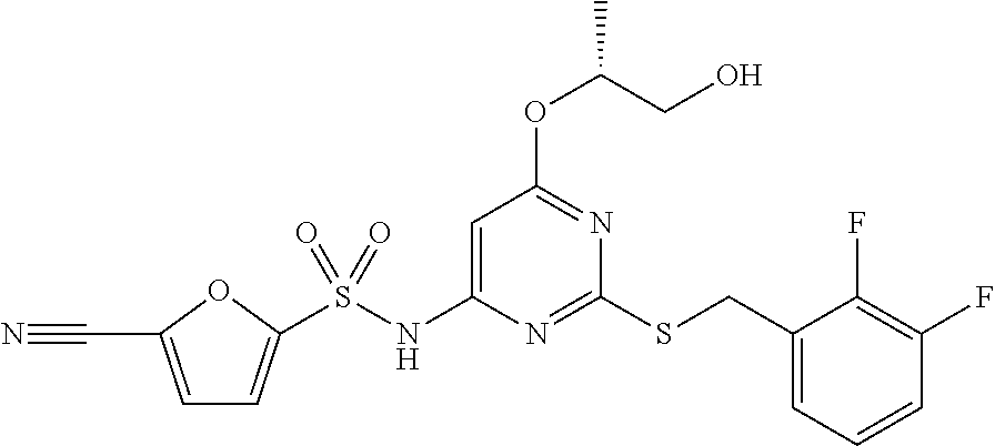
C1(CSC2=NC(NS(=O)(=O)C3=CC=C(C#N)O3)=CC(OC(CO)C)=N2)=CC=CC(F)=C1F
